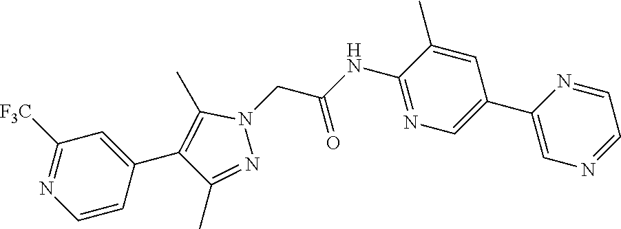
C1(C2=CN=C(NC(=O)CN3C(C)=C(C4=CC([F3C])=NC=C4)C(C)=N3)C(C)=C2)=CN=CC=N1
